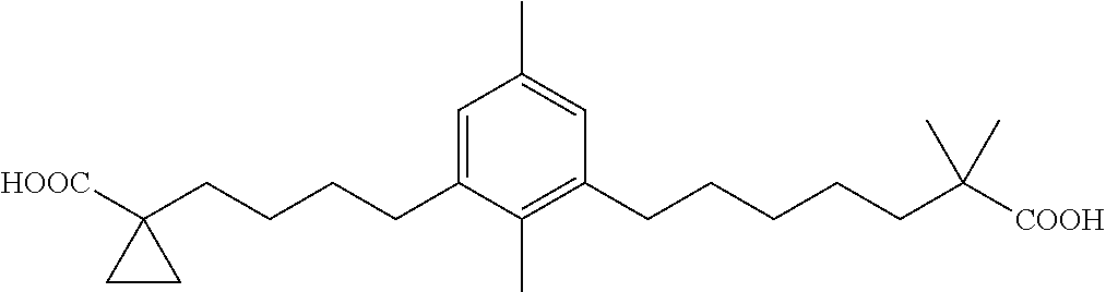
C1=C(CCCCC2([HOOC])CC2)C(C)=C(CCCCCC([COOH])(C)C)C=C1C
